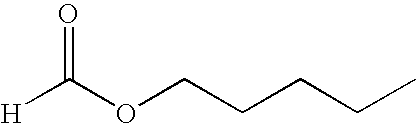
C(OCCCCC)([H])=O
